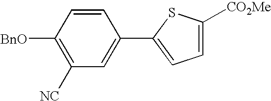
C1([NC])=C([BnO])C=CC(C2=CC=C([CO2Me])S2)=C1
